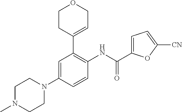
C1N(C)CCN(C2=CC(C3=CCOCC3)=C(NC(=O)C3=CC=C([CN])O3)C=C2)C1
